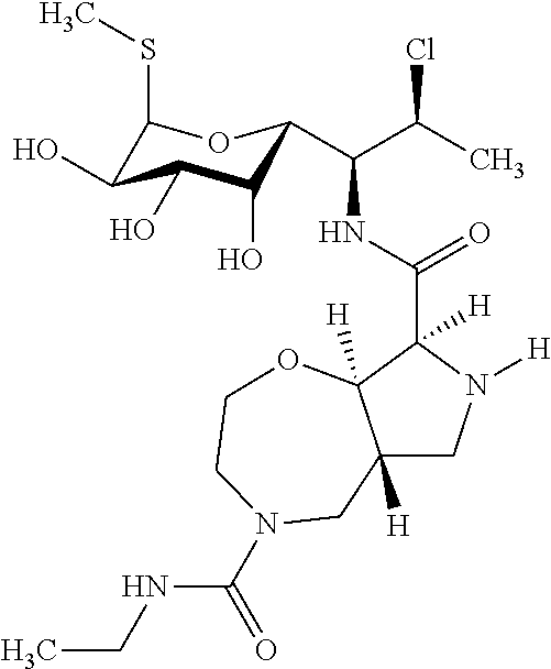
C12([H])CN([H])C(C(NC(C(C)Cl)C3C(O)C(O)C(O)C(SC)O3)=O)([H])C1([H])OCCN(C(NCC)=O)C2
